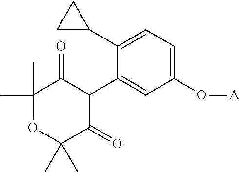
C1(C)(C)OC(C)(C)C(=O)C(C2=CC(O[A])=CC=C2C2CC2)C1=O
